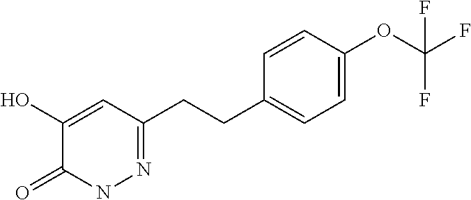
C1=CC(CCC2=NNC(=O)C(O)=C2)=CC=C1OC(F)(F)F
